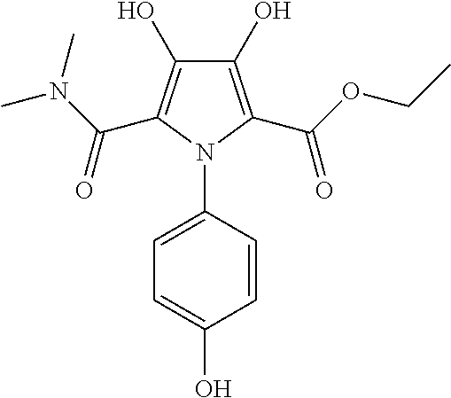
C1(O)=C(C(OCC)=O)N(C2=CC=C(O)C=C2)C(C(N(C)C)=O)=C1O
